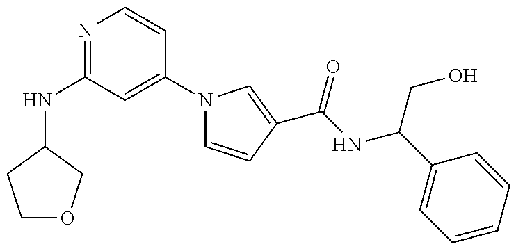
N(C1=NC=CC(N2C=CC(C(NC(C3=CC=CC=C3)CO)=O)=C2)=C1)C1COCC1
